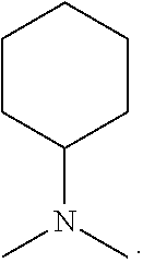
C1CC(N(C)C)CCC1
